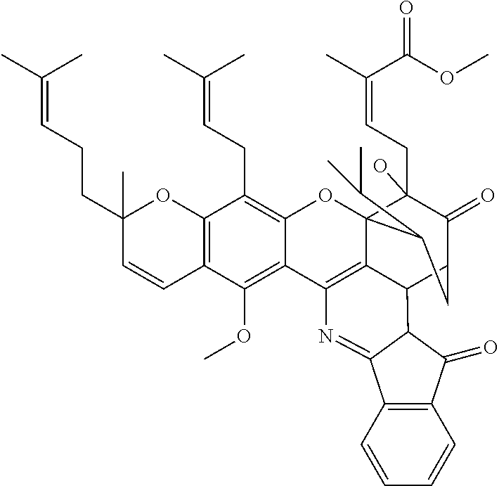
C12=C(C=CC(CCC=C(C)C)(C)O1)C(OC)=C1C(=C2CC=C(C)C)OC23C(CC=C(C)C(OC)=O)(O)C(=O)C(CC2C(C)C)C2C3=C1N=C1C3=C(C(=O)C21)C=CC=C3
